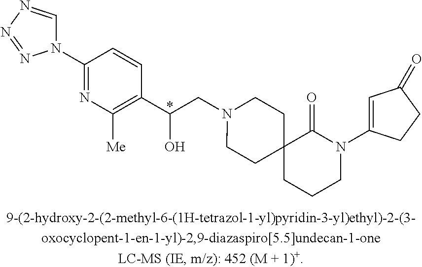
N1=C(N2C=NN=N2)C=CC(C(O)CN2CCC3(CC2)CCCN(C2=CC(=O)CC2)C3=O)=C1[Me].*
